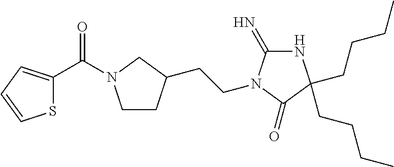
S1C(C(=O)N2CCC(CCN3C(=N)NC(CCCC)(CCCC)C3=O)C2)=CC=C1
